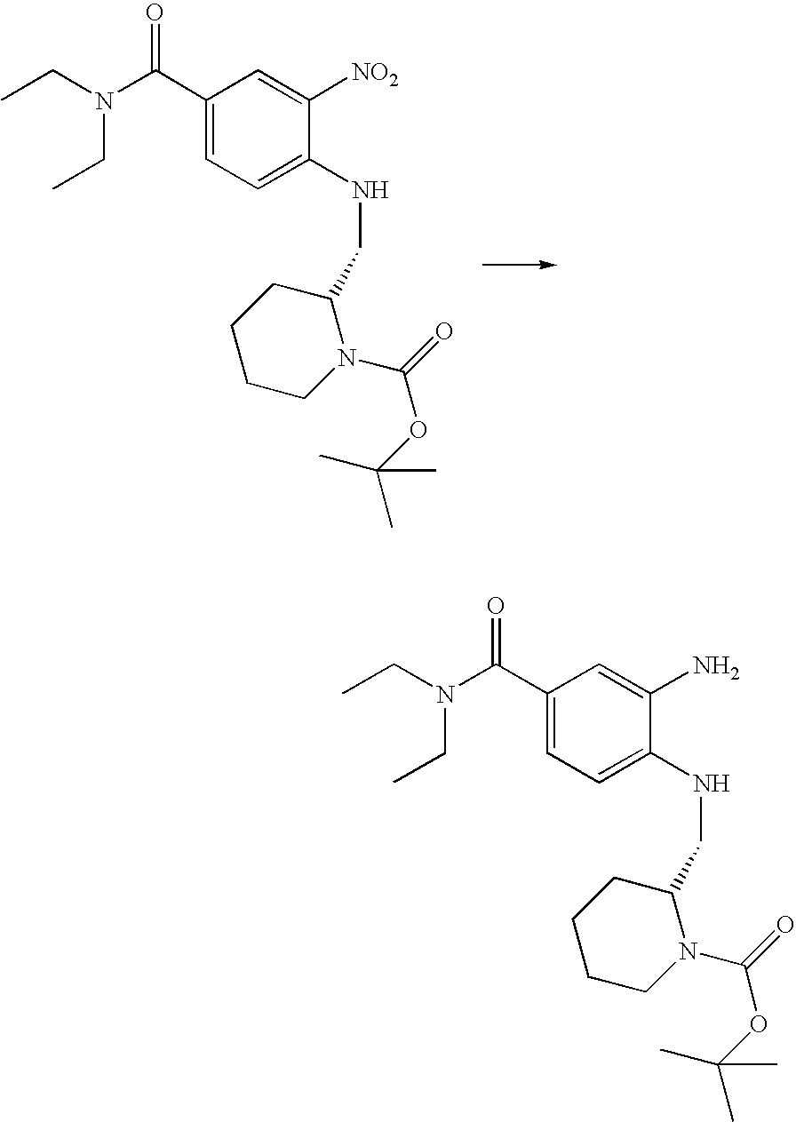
C(C1CCCCN1C(OC(C)(C)C)=O)NC1=CC=C(C(N(CC)CC)=O)C=C1[NO2].C(C1CCCCN1C(OC(C)(C)C)=O)NC1=CC=C(C(N(CC)CC)=O)C=C1N
